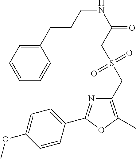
C1=C(OC)C=CC(C2=NC(CS(CC(NCCCC3=CC=CC=C3)=O)(=O)=O)=C(C)O2)=C1
